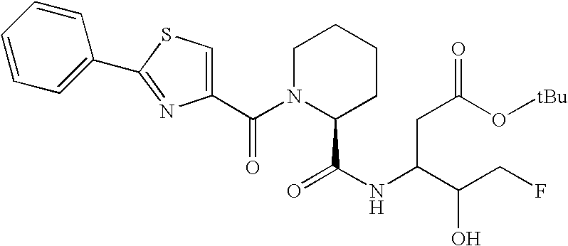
C1(C(N2C(C(=O)NC(C(CF)O)CC(O[tBu])=O)CCCC2)=O)=CSC(C2=CC=CC=C2)=N1
